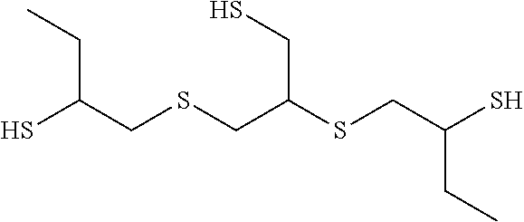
C(CSCC(CS)SCC(S)CC)(S)CC
